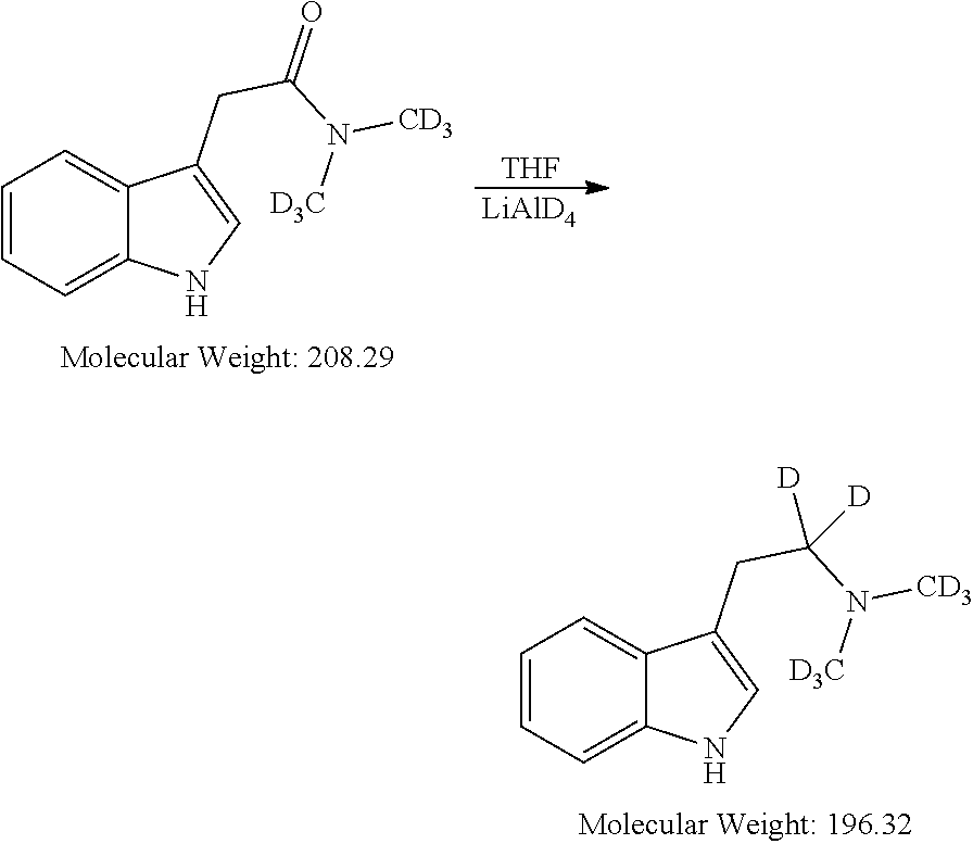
C1=C2C(CC(N([D3C])[CD3])([D])[D])=CNC2=CC=C1.C1=C2C(CC(N([D3C])[CD3])=O)=CNC2=CC=C1.[THF].[LiAlD4]
